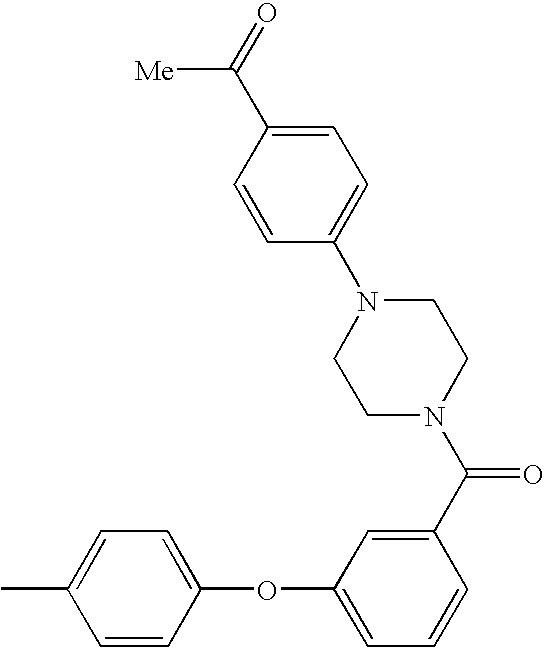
C1=CC(OC2=CC=CC(C(N3CCN(C4=CC=C(C(=O)[Me])C=C4)CC3)=O)=C2)=CC=C1C
